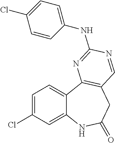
C1=C(Cl)C=C2C(=C1)C1=C(CC(=O)N2)C=NC(NC2=CC=C(Cl)C=C2)=N1
